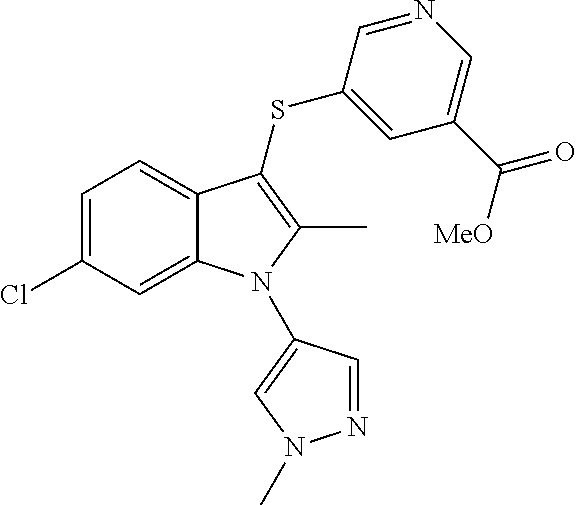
C1=C(Cl)C=C2C(=C1)C(SC1=CC(C([MeO])=O)=CN=C1)=C(C)N2C1=CN(C)N=C1
